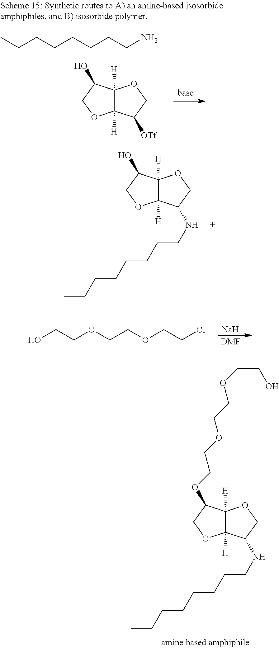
C12([H])C([H])(C(O)CO1)OCC2[OTf].C12([H])C([H])(C(O)CO1)OCC2NCCCCCCCC.OCCOCCOCCCl.[Na].[DMF].C12([H])C([H])(C(OCCOCCOCCO)CO1)OCC2NCCCCCCCC.CCCCCCCCN
